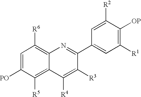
C1=C([PO])C([R5])=C2C(=C1[R6])N=C(C1=CC([R1])=C([OP])C([R2])=C1)C([R3])=C2[R4]
